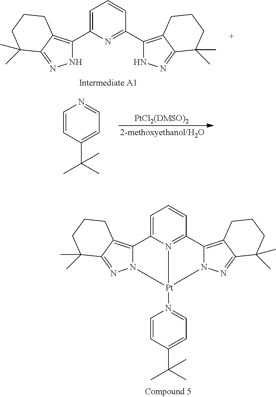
C1=C(C2=C3C(=NN2)C(C)(C)CCC3)N=C(C2=C3C(=NN2)C(C)(C)CCC3)C=C1.C1=CC(C(C)(C)C)=CC=N1.C1=C2N3=C(C=C1)C1=C4C(=NN1[Pt]3(N1=CC=C(C(C)(C)C)C=C1)N1C2=C2C(=N1)C(C)(C)CCC2)C(C)(C)CCC4
